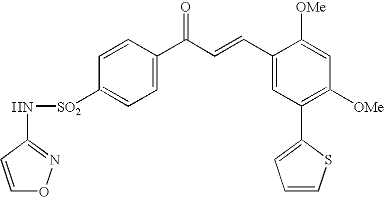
N([SO2]C1=CC=C(C(C=CC2=CC(C3=CC=CS3)=C([OMe])C=C2[OMe])=O)C=C1)C1=NOC=C1
